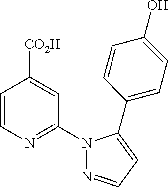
C1=CN=C(N2N=CC=C2C2=CC=C(O)C=C2)C=C1[CO2H]
